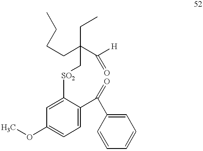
C1=C([SO2]CC(CC)(CCCC)C([H])=O)C(C(C2=CC=CC=C2)=O)=CC=C1OC
